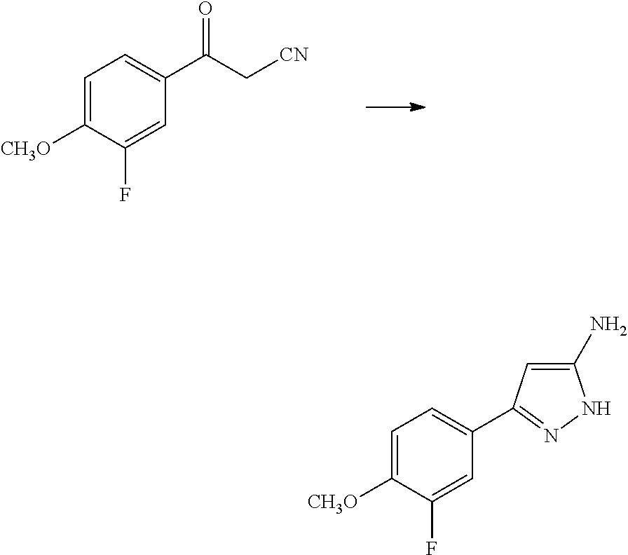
C1=C([CH3O])C(F)=CC(C(C[CN])=O)=C1.C1=C([CH3O])C(F)=CC(C2=NNC(N)=C2)=C1
